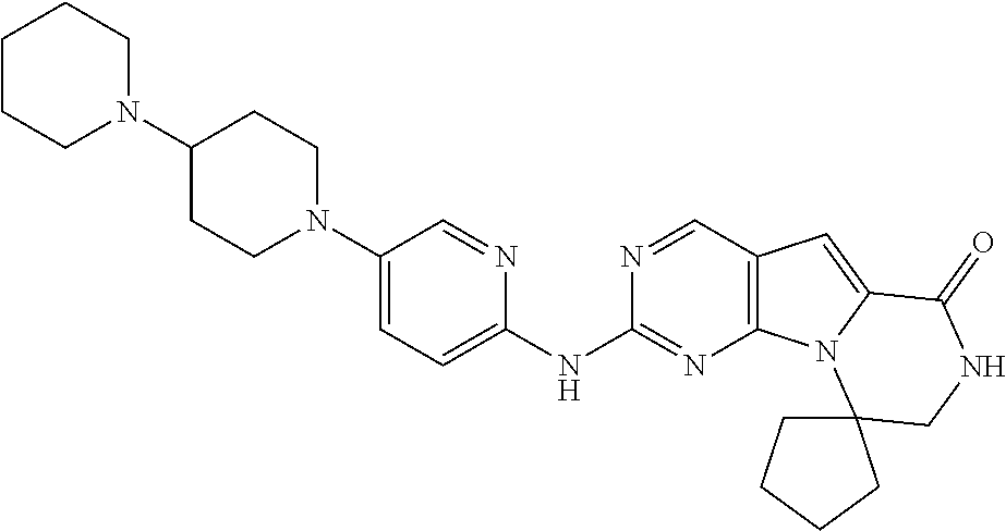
C1=C(N2CCC(N3CCCCC3)CC2)C=NC(NC2=NC3=C(C=N2)C=C2N3C3(CNC2=O)CCCC3)=C1
